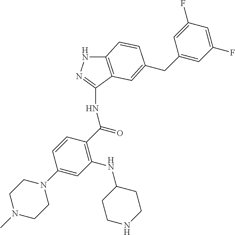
C12=C(C(NC(C3=C(NC4CCNCC4)C=C(N4CCN(C)CC4)C=C3)=O)=NN1)C=C(CC1=CC(F)=CC(F)=C1)C=C2
